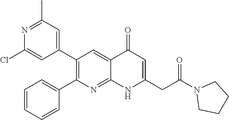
N1=C(C)C=C(C2=C(C3=CC=CC=C3)N=C3C(=C2)C(=O)C=C(CC(N2CCCC2)=O)N3)C=C1Cl
